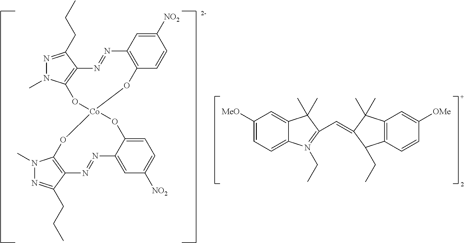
N1=C(CCC)C2=C(N1C)O[Co]1(OC3=C(N=N2)C=C([NO2])C=C3)OC2=C(C(CCC)=NN2C)N=NC2=CC([NO2])=CC=C2O1.C1([MeO])=CC=C2C(=C1)C(C)(C)C(C=C1C(CC)C3=C(C=C([OMe])C=C3)C1(C)C)=N2CC
